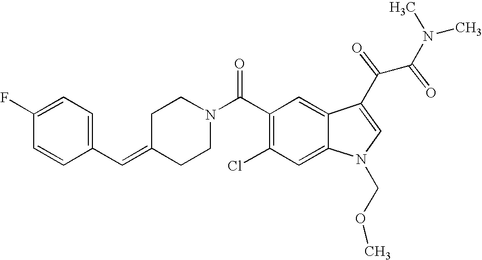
C1(F)=CC=C(C=C2CCN(C(C3=C(Cl)C=C4C(=C3)C(C(C(N(C)C)=O)=O)=CN4COC)=O)CC2)C=C1
